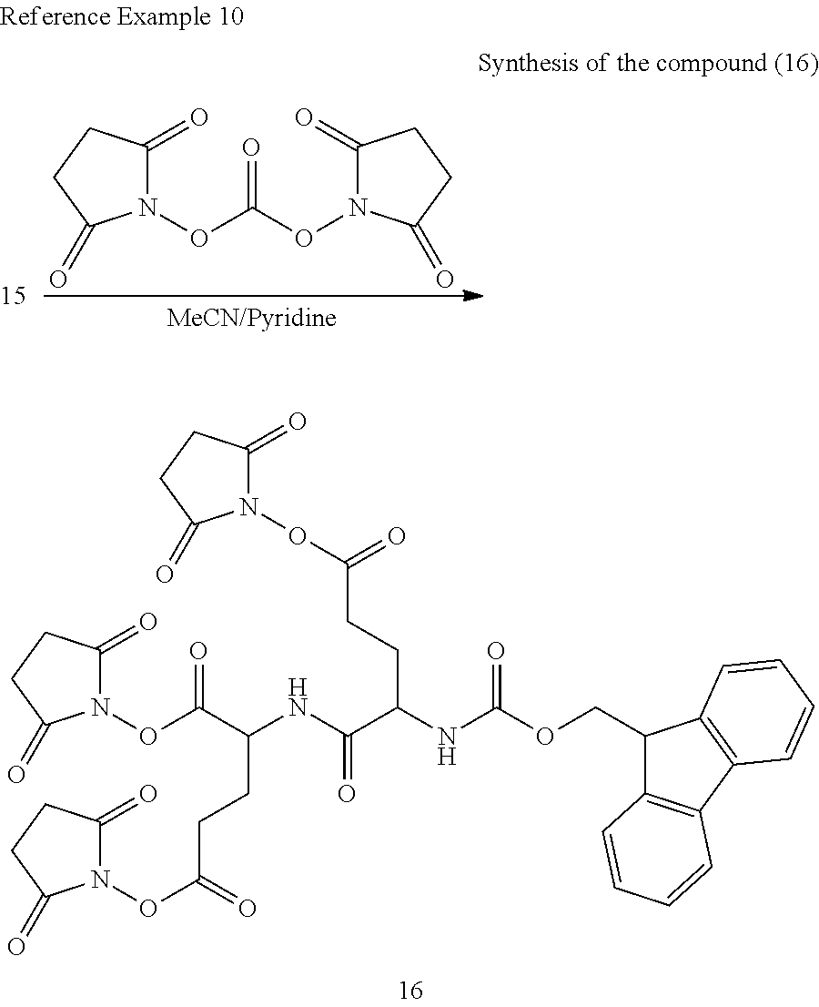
N1(OC(=O)ON2C(=O)CCC2=O)C(=O)CCC1=O.C1(COC(=O)NC(CCC(=O)ON2C(=O)CCC2=O)C(=O)NC(CCC(=O)ON2C(=O)CCC2=O)C(=O)ON2C(=O)CCC2=O)C2=C(C3=C1C=CC=C3)C=CC=C2
